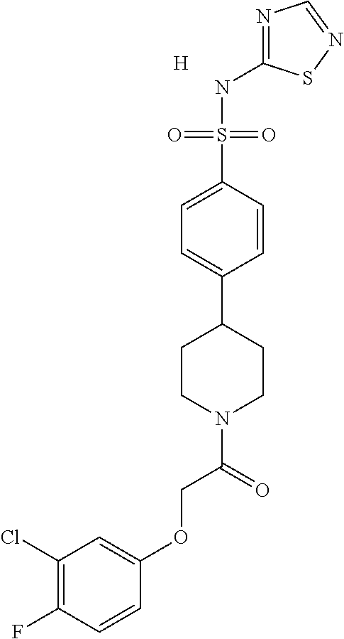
C1=CC(S(NC2=NC=NS2)(=O)=O)=CC=C1C1CCN(C(=O)COC2=CC(Cl)=C(F)C=C2)CC1.[H]
